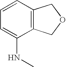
C1=CC2=C(C(NC)=C1)COC2
